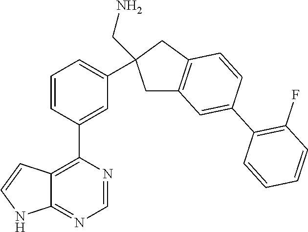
C12=C(C3=CC(C4(CN)CC5=C(C4)C=CC(C4=C(F)C=CC=C4)=C5)=CC=C3)N=CN=C1NC=C2
